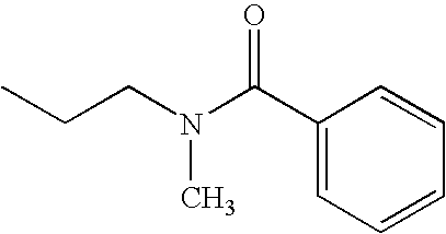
CCCN(C(C1=CC=CC=C1)=O)C
